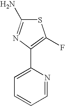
S1C(N)=NC(C2=CC=CC=N2)=C1F
